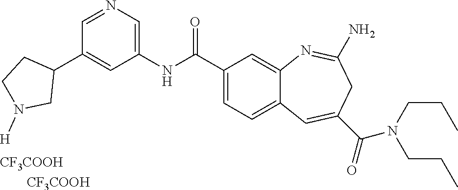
[CF3COOH].[CF3COOH].N1=CC(C2CCN([H])C2)=CC(NC(C2=CC=C3C(=C2)N=C(N)CC(C(=O)N(CCC)CCC)=C3)=O)=C1
